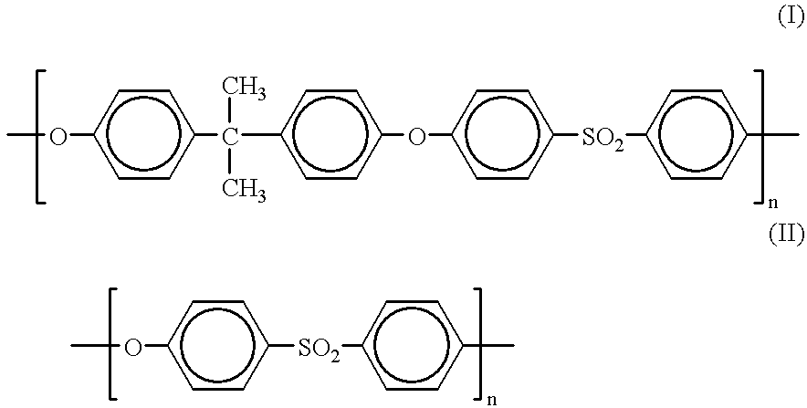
c1c(OC)ccc(C(C)(C)c2ccc(Oc3ccc([SO2]c4ccc(C)cc4)cc3)cc2)c1.O(c1ccc([SO2]c2ccc(C)cc2)cc1)C
